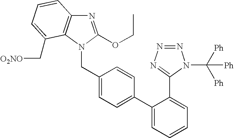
C1(CN2C3=C(N=C2OCC)C=CC=C3C[O2NO])=CC=C(C2=CC=CC=C2C2=NN=NN2C([Ph])([Ph])[Ph])C=C1
